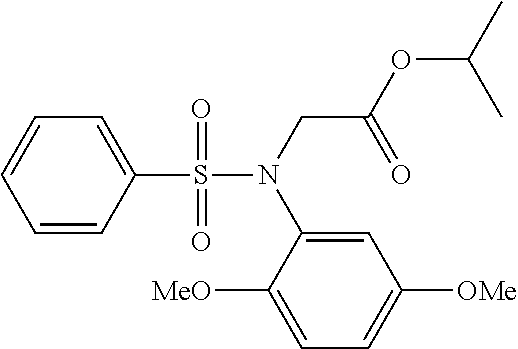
C1=C(S(=O)(=O)N(CC(OC(C)C)=O)C2=CC([OMe])=CC=C2[MeO])C=CC=C1
